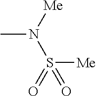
CN([Me])S(=O)([Me])=O
